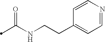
C(NCCC1=CC=NC=C1)(C)=O
